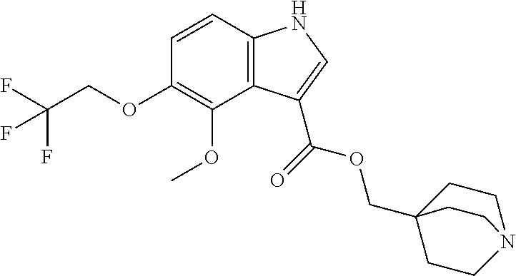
C12=C(C=CC(OCC(F)(F)F)=C1OC)NC=C2C(=O)OCC12CCN(CC1)CC2
